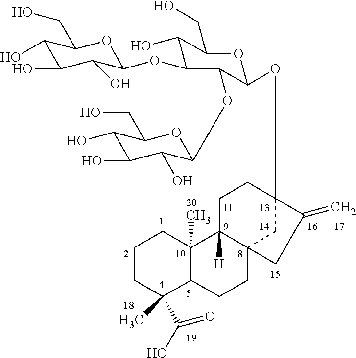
C1CC(C)(C(=O)O)C2C(C)(C1)C1([H])C3(CC2)CC(OC2C(OC4C(O)C(O)C(O)C(CO)O4)C(OC4C(O)C(O)C(O)C(CO)O4)C(O)C(CO)O2)(CC1)C(=C)C3
